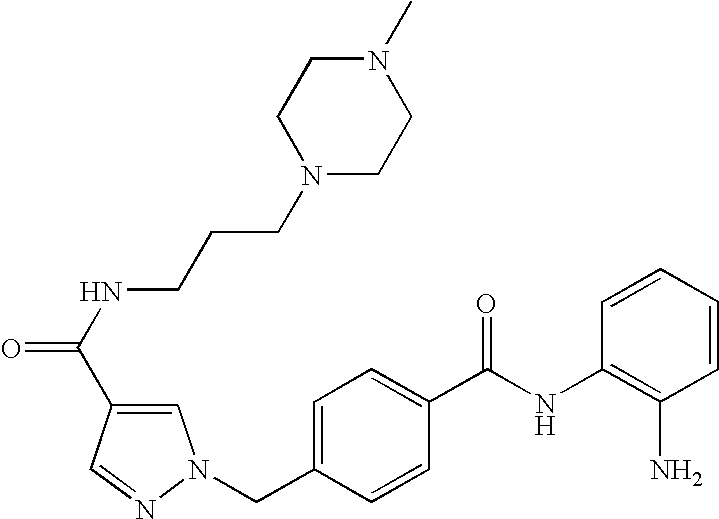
C1=CC=CC(NC(C2=CC=C(CN3C=C(C(NCCCN4CCN(C)CC4)=O)C=N3)C=C2)=O)=C1N
